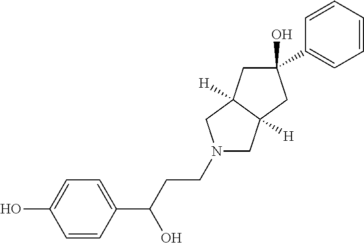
N1(CCC(C2=CC=C(O)C=C2)O)CC2([H])C([H])(C1)CC(O)(C1=CC=CC=C1)C2
